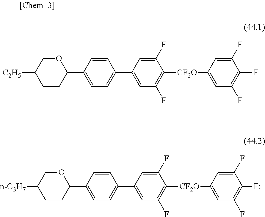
C1C([C2H5])CCC(C2=CC=C(C3=CC(F)=C([CF2O]C4=CC(F)=C(F)C(F)=C4)C(F)=C3)C=C2)O1.C1C([n-C3H7])CCC(C2=CC=C(C3=CC(F)=C([CF2O]C4=CC(F)=C(F)C(F)=C4)C(F)=C3)C=C2)O1
